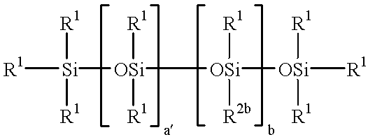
[OSi]([R1])([R1])([Si]([R1])([R1])[R1])[OSi]([R1])([R2b])[OSi]([R1])([R1])[R1]
